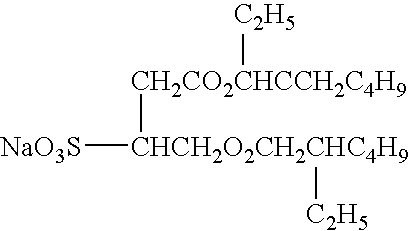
[NaO3S][CHCH2O2CH2CHC4H9]([C2H5])[CH2CO2CHCCH2C4H9][C2H5]
